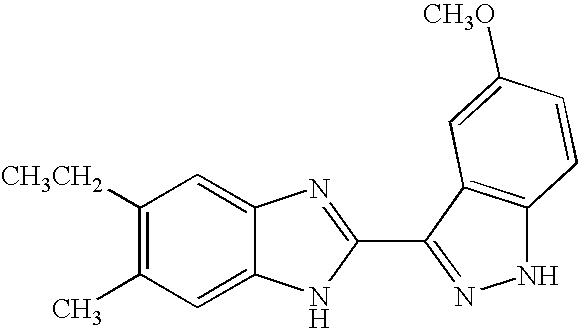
C1=C2C(=CC([CH3CH2])=C1C)N=C(C1=NNC3=C1C=C([CH3O])C=C3)N2
